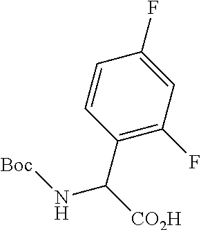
C1=CC(C([CO2H])N[Boc])=C(F)C=C1F
